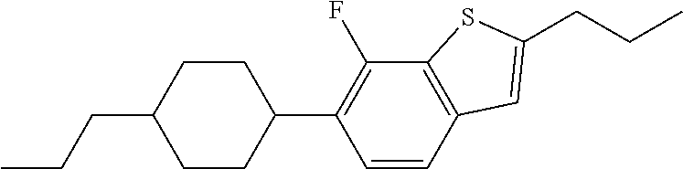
CCCC1CCC(C2=C(F)C3=C(C=C2)C=C(CCC)S3)CC1
